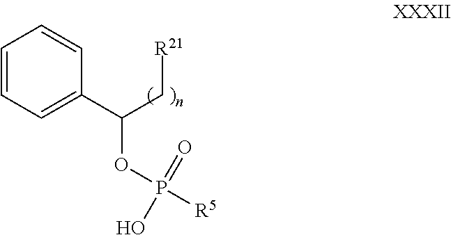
C1=CC=C(C(C[R21])OP(=O)([R5])O)C=C1
